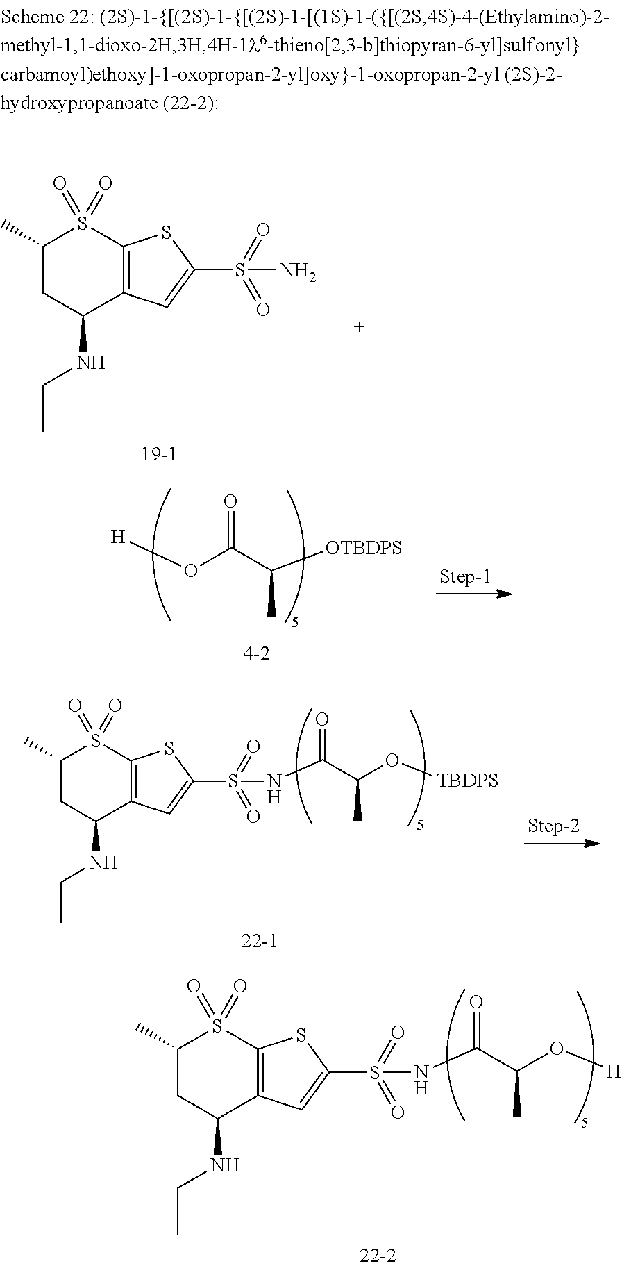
C1(C)CC(NCC)C2=C(S1(=O)=O)SC(S(=O)(=O)N)=C2.O(C(C([OTBDPS])C)=O)[H].C1(C)CC(NCC)C2=C(S1(=O)=O)SC(S(=O)(=O)NC(C(O[TBDPS])C)=O)=C2.C1(C)CC(NCC)C2=C(S1(=O)=O)SC(S(=O)(=O)NC(C(O[H])C)=O)=C2
